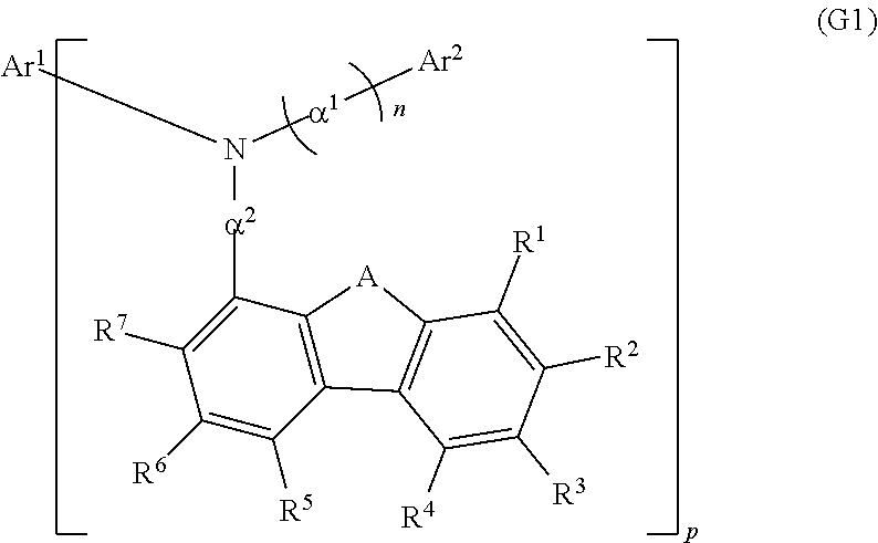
C1([a2]N([a1][Ar2])[Ar1])=C([R7])C([R6])=C([R5])C2=C1[A]C1=C2C([R4])=C([R3])C([R2])=C1[R1]
